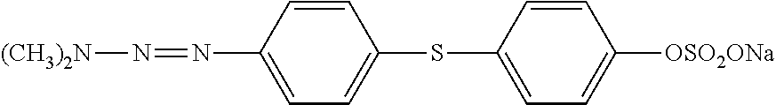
C1=CC(N=N[(CH3)2N])=CC=C1SC1=CC=C([OSO2ONa])C=C1
